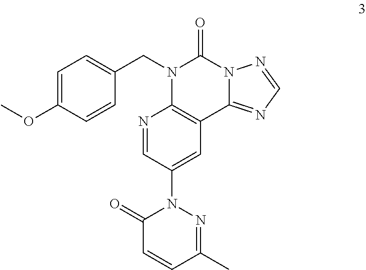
C1=CC(OC)=CC=C1CN1C2=C(C3=NC=NN3C1=O)C=C(N1C(=O)C=CC(C)=N1)C=N2
